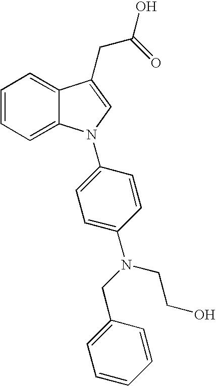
C1=CC=C2C(=C1)C(CC(=O)O)=CN2C1=CC=C(N(CC2=CC=CC=C2)CCO)C=C1
